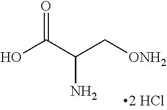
C(N)(C[ONH2])C(O)=O
